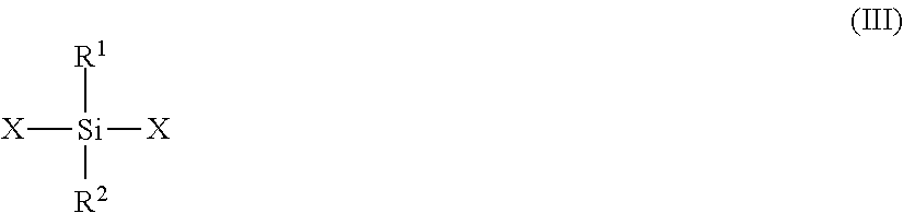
[R1][Si]([X])([R2])[X]
